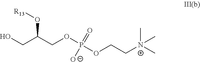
OCC(COP(OCC[N+](C)(C)C)([O-])=O)O[R13]
